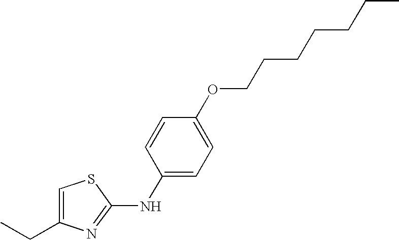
C(C1=CSC(NC2=CC=C(OCCCCCCC)C=C2)=N1)C
